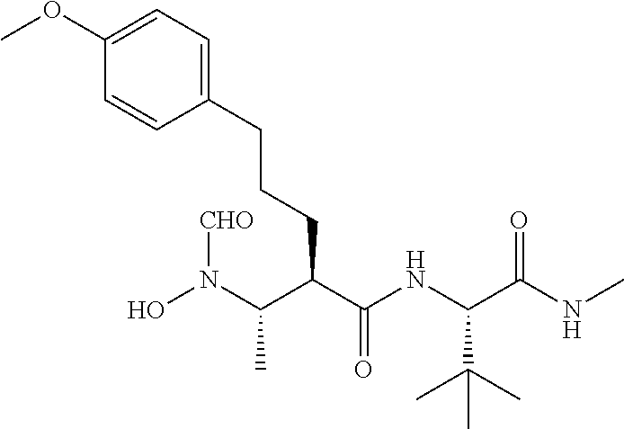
ON(C(C(C(NC(C(NC)=O)C(C)(C)C)=O)CCCC1=CC=C(OC)C=C1)C)[CHO]
